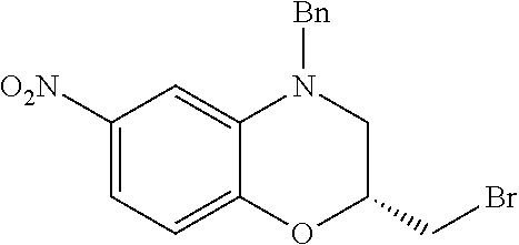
C1([O2N])=CC=C2C(=C1)N([Bn])CC(CBr)O2
